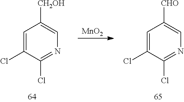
C1=C(Cl)C(Cl)=NC=C1[CH2OH].C1=C(Cl)C(Cl)=NC=C1[CHO].[MnO2]
